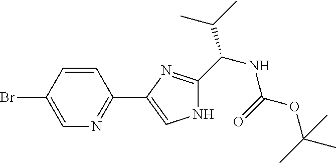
C1=CC(Br)=CN=C1C1=CNC(C(C(C)C)NC(=O)OC(C)(C)C)=N1
